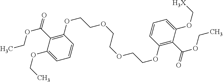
C1(OCCOCCOCCOC2=C(C(OCC)=O)C(OC[H3X])=CC=C2)=C(C(OCC)=O)C(OCC)=CC=C1
